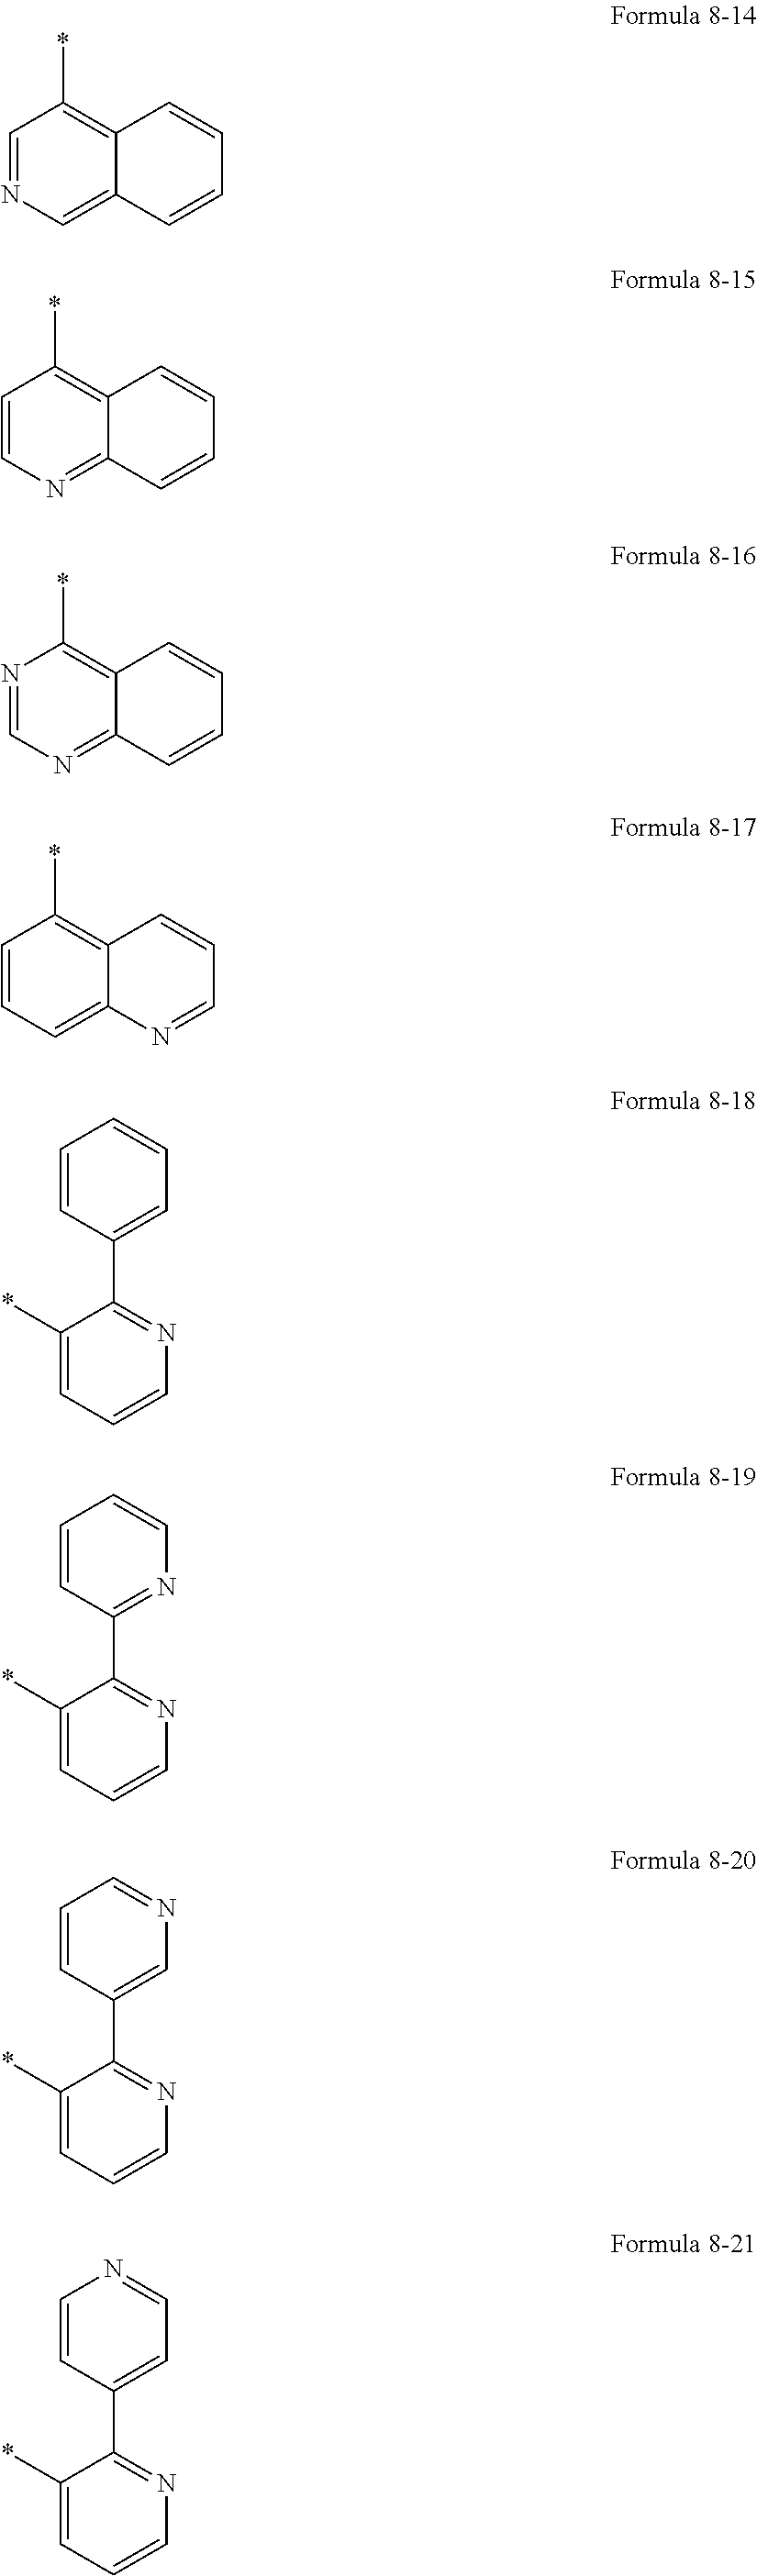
C1=NC=C2C(=C1*)C=CC=C2.C1=CN=C2C(=C1*)C=CC=C2.N1=CN=C2C(=C1*)C=CC=C2.C1=CC=C2C(=C1*)C=CC=N2.C1(*)=CC=CN=C1C1=CC=CC=C1.C1(*)=CC=CN=C1C1=NC=CC=C1.C1(*)=CC=CN=C1C1=CN=CC=C1.C1(*)=CC=CN=C1C1=CC=NC=C1
